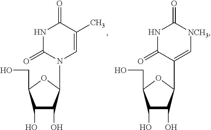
C1(O)C(O)C(C2=C[NCH3]C(=O)NC2=O)OC1CO.C1(O)C(O)C(N2C=C(C)C(=O)NC2=O)OC1CO
